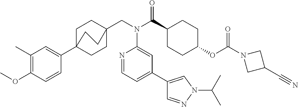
C1(C)=C(OC)C=CC(C23CCC(CN(C(C4CCC(OC(N5CC(C#N)C5)=O)CC4)=O)C4=CC(C5=CN(C(C)C)N=C5)=CC=N4)(CC2)CC3)=C1
